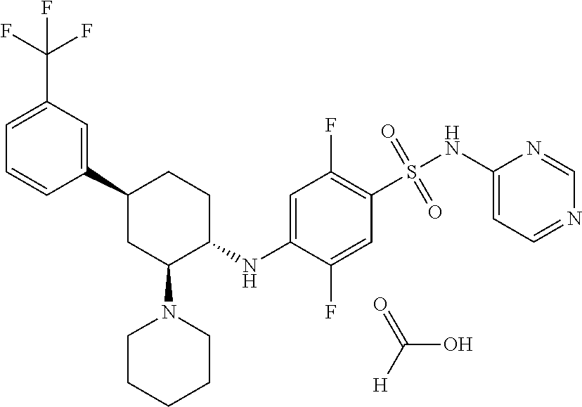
C1(C2CC(N3CCCCC3)C(NC3=CC(F)=C(S(NC4=CC=NC=N4)(=O)=O)C=C3F)CC2)=CC(C(F)(F)F)=CC=C1.OC([H])=O
